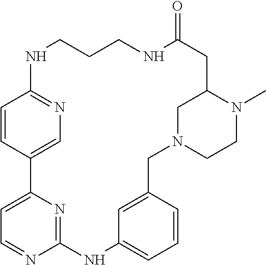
C1=CC2=CN=C1NCCCNC(=O)CC1N(C)CCN(CC3=CC(=CC=C3)NC3=NC2=CC=N3)C1
